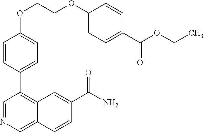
C1(OCCOC2=CC=C(C(OCC)=O)C=C2)=CC=C(C2=C3C(=CN=C2)C=CC(C(N)=O)=C3)C=C1
